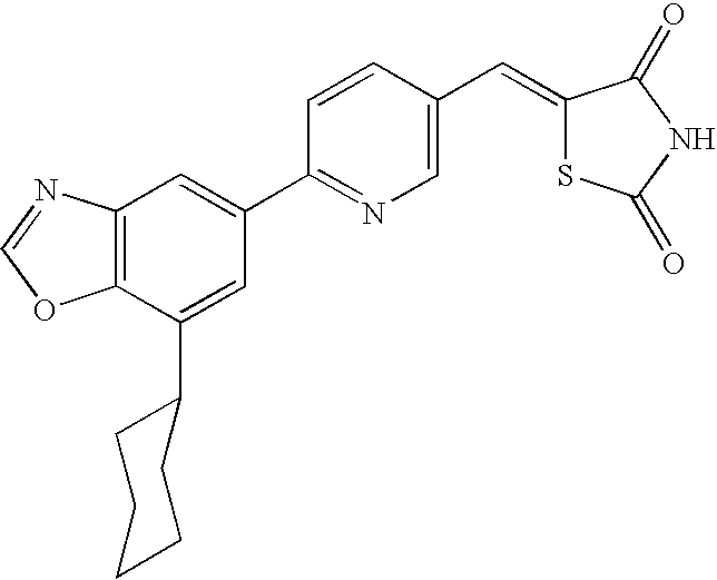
C12=C(C=C(C3=NC=C(C=C4SC(=O)NC4=O)C=C3)C=C1C1CCCCC1)N=CO2
